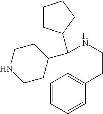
C1(C2CCNCC2)(C2CCCC2)C2=C(CCN1)C=CC=C2
